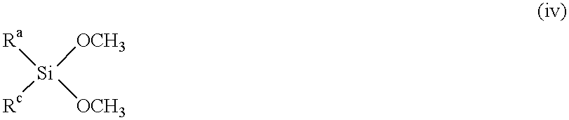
[Si]([OCH3])([OCH3])([Rc])[Ra]
